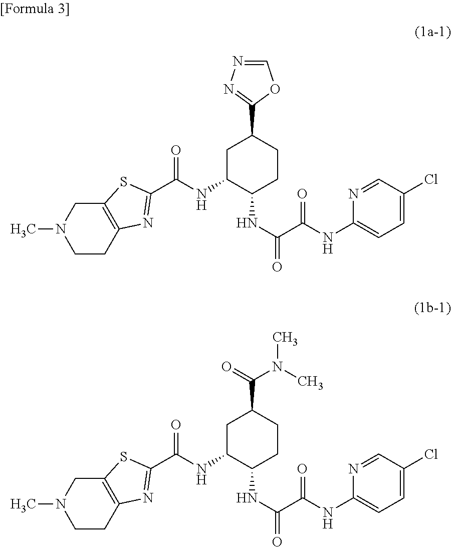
CN1CCC2=C(C1)SC(C(NC1C(NC(C(NC3=CC=C(Cl)C=N3)=O)=O)CCC(C3=NN=CO3)C1)=O)=N2.CN1CCC2=C(C1)SC(C(NC1C(NC(C(NC3=CC=C(Cl)C=N3)=O)=O)CCC(C(=O)N(C)C)C1)=O)=N2
